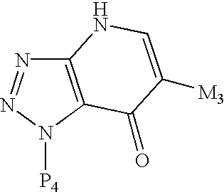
C12=C(N([P4])N=N1)C(=O)C([M3])=CN2
